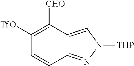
C1([TfO])=C([CHO])C2=CN([THP])N=C2C=C1
